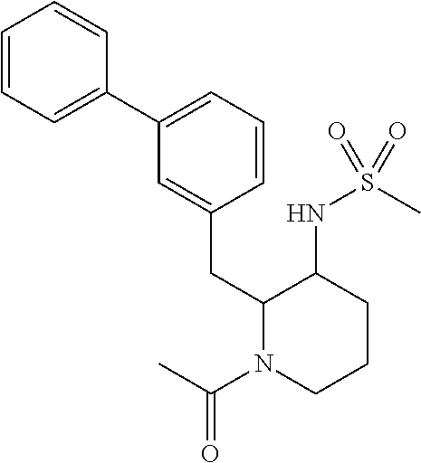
C1=C(CC2N(C(C)=O)CCCC2NS(C)(=O)=O)C=CC=C1C1=CC=CC=C1
